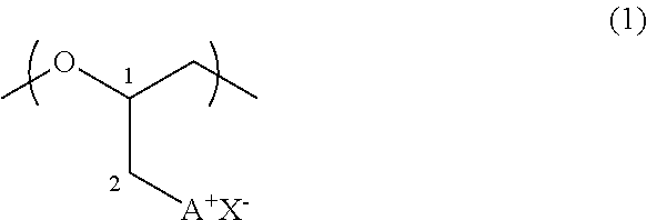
COC(CC)C[A+X-]
